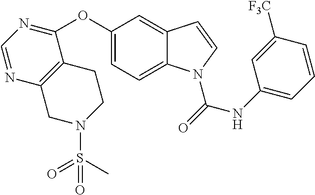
C1(OC2=NC=NC3=C2CCN(S(=O)(C)=O)C3)=CC=C2C(=C1)C=CN2C(=O)NC1=CC=CC([F3C])=C1
